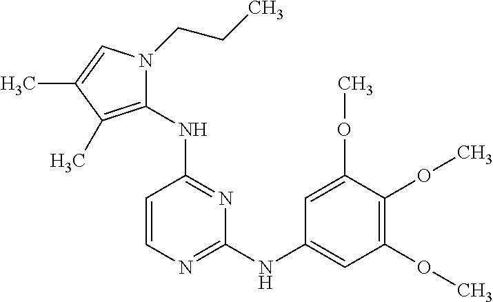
C1=CN=C(NC2=CC(OC)=C(OC)C(OC)=C2)N=C1NC1=C(C)C(C)=CN1CCC
